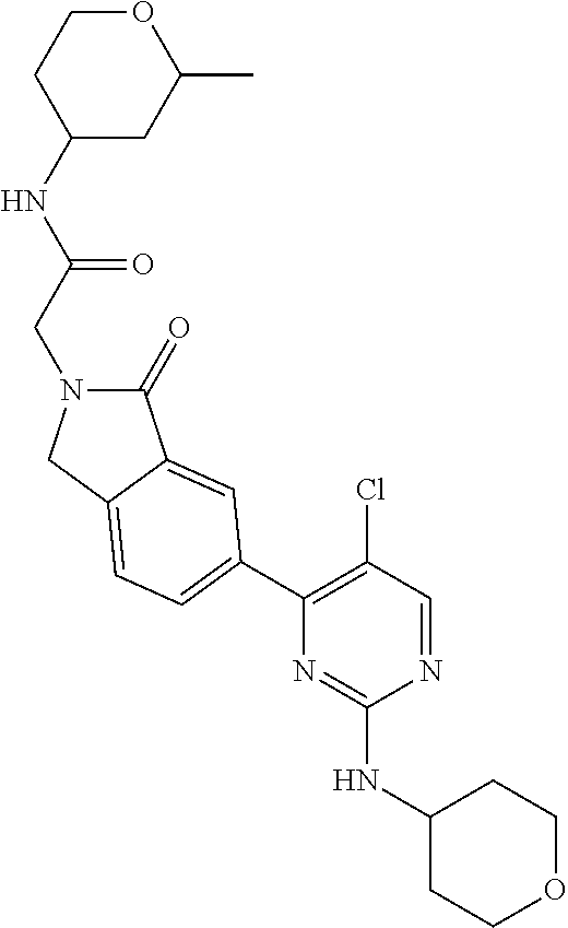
N(C(CN1C(=O)C2=CC(C3=C(Cl)C=NC(NC4CCOCC4)=N3)=CC=C2C1)=O)C1CC(C)OCC1
